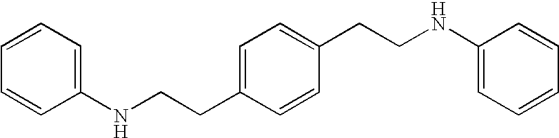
C1(NCCC2=CC=C(CCNC3=CC=CC=C3)C=C2)=CC=CC=C1
